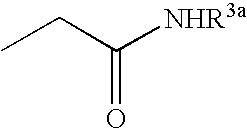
C(C([NHR3a])=O)C
